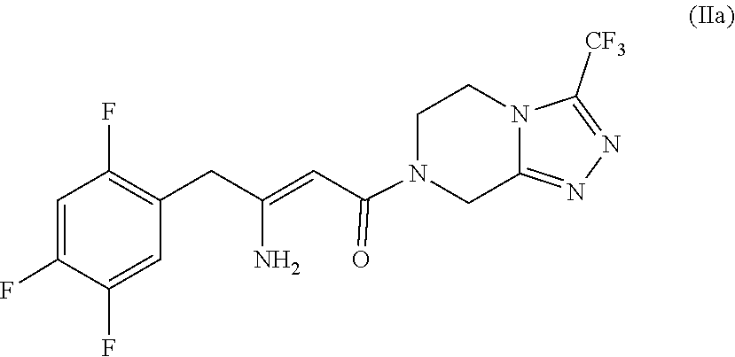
C12=NN=C([CF3])N1CCN(C(C=C(CC1=C(F)C=C(F)C(F)=C1)N)=O)C2
